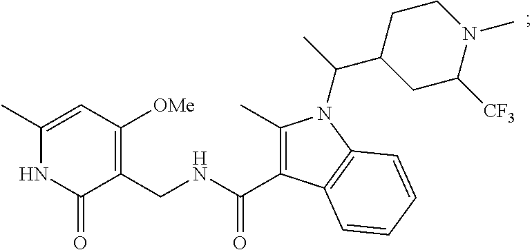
C1(C)=CC([OMe])=C(CNC(=O)C2=C(C)N(C(C3CC([CF3])N(C)CC3)C)C3=C2C=CC=C3)C(=O)N1
